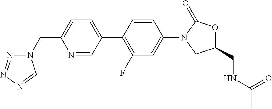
N1=CC(C2=C(F)C=C(N3CC(CNC(C)=O)OC3=O)C=C2)=CC=C1CN1N=NN=C1
